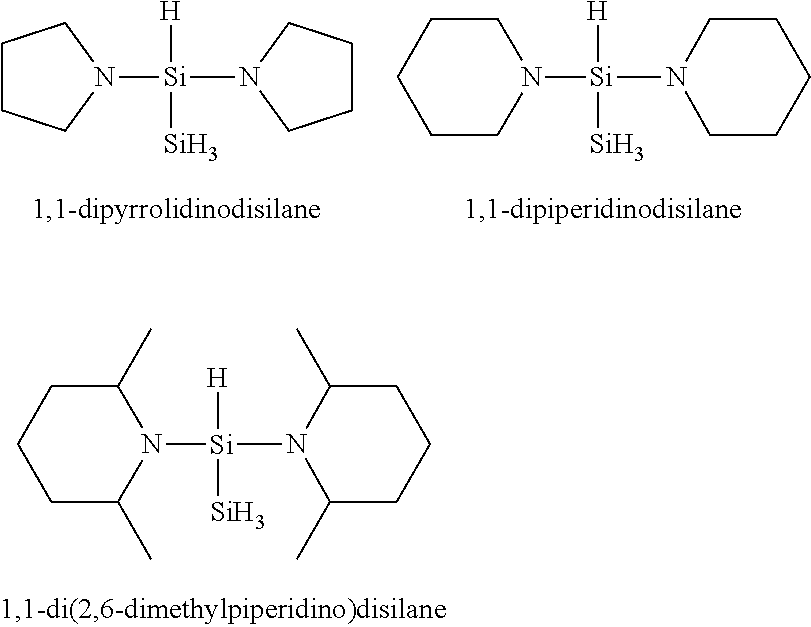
C1CCN([Si](N2CCCC2)([H])[Si])C1.N1([Si](N2CCCCC2)([H])[Si])CCCCC1.N1([Si](N2C(C)CCCC2C)([H])[Si])C(C)CCCC1C
